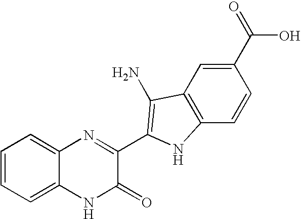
C1=C2C(=CC=C1)N=C(C1=C(N)C3=C(C=CC(C(=O)O)=C3)N1)C(=O)N2
